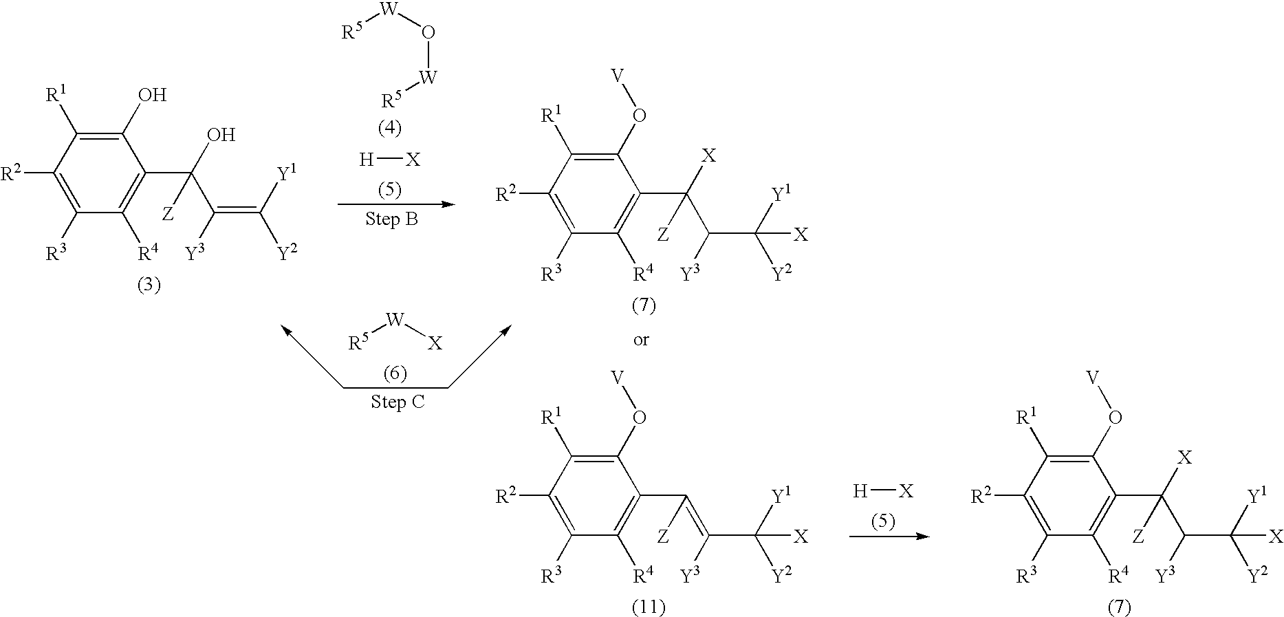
C1([R3])=C([R2])C([R1])=C(O)C(C(C(=C([Y1])[Y2])[Y3])(O)[Z])=C1[R4].[R5][W]O[W][R5].[H][X].C1([R3])=C([R2])C([R1])=C(O[V])C(C(C(C([Y1])([Y2])[X])[Y3])([X])[Z])=C1[R4].[R5][W][X].C1([R3])=C([R2])C([R1])=C(O[V])C(C(C(C([Y1])([Y2])[X])[Y3])([X])[Z])=C1[R4].[H][X].C1([R3])=C([R2])C([R1])=C(O[V])C(C(=C(C([Y1])([Y2])[X])[Y3])[Z])=C1[R4]
